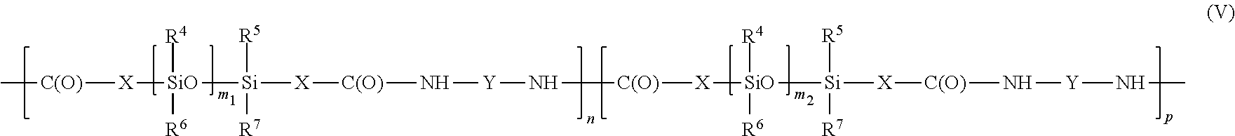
C[C(O)][X][SiO]([Si]([X][C(O)]N[Y]N[C(O)][X][SiO]([Si]([X][C(O)]N[Y]NC)([R5])[R7])([R4])[R6])([R5])[R7])([R4])[R6]
